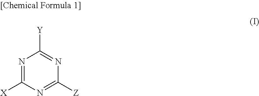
N1=C([X])N=C([Z])N=C1[Y]
